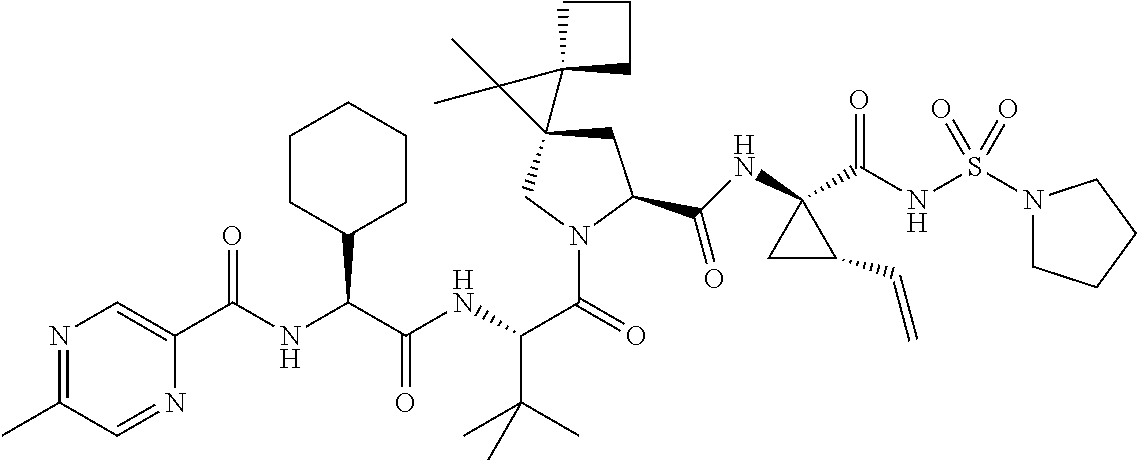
C(=O)(NC(C(NC(C(=O)N1CC2(CC1C(NC1(C(NS(N3CCCC3)(=O)=O)=O)CC1C=C)=O)C1(C2(C)C)CCC1)C(C)(C)C)=O)C1CCCCC1)C1=CN=C(C)C=N1
